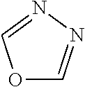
O1C=NN=C1
